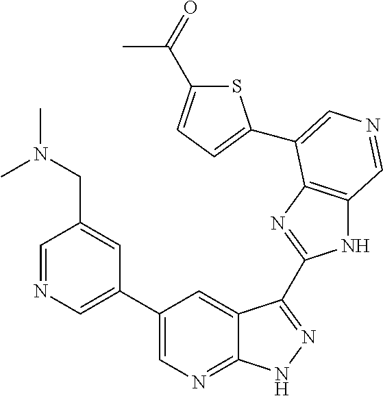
C1(C2=CN=CC(CN(C)C)=C2)=CN=C2C(=C1)C(C1=NC3=C(N1)C=NC=C3C1=CC=C(C(C)=O)S1)=NN2
